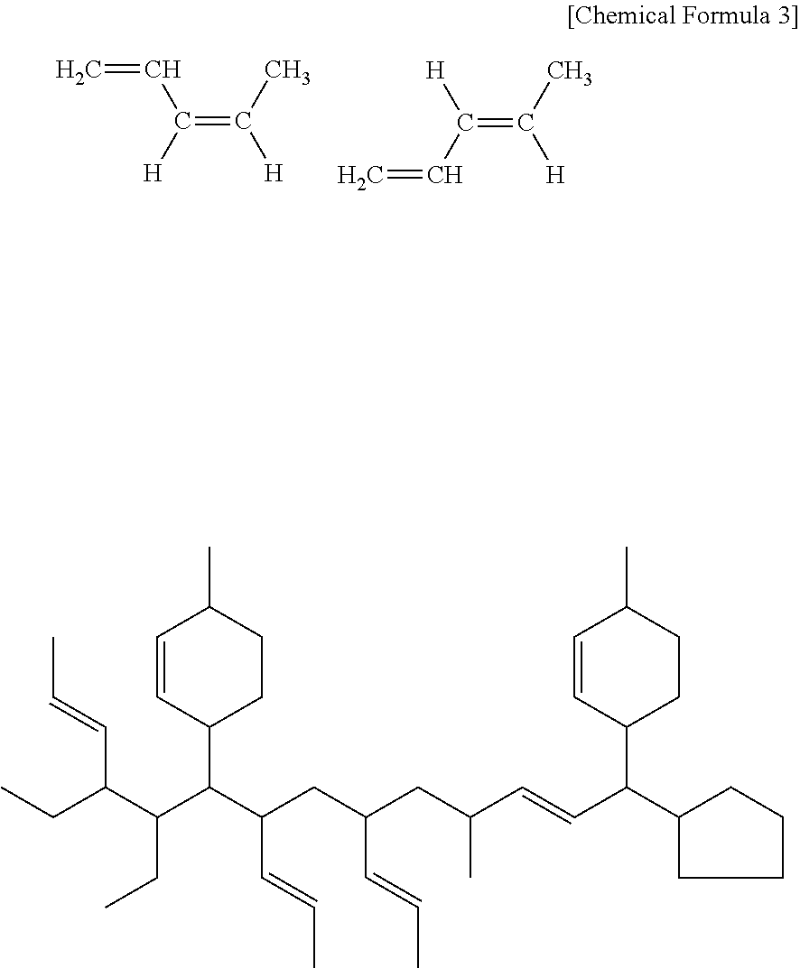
C=CC(=C([H])C)[H].[H]C(=C([H])C)C=C.CC=CC(CC)C(C(C(CC(C=CC)CC(C=CC(C1CCCC1)C1CCC(C)C=C1)C)C=CC)C1CCC(C)C=C1)CC
